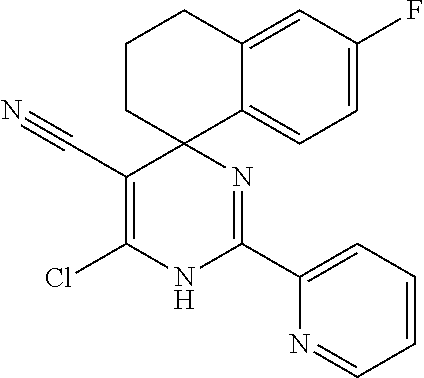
C1=C(F)C=C2C(=C1)C1(CCC2)C(C#N)=C(Cl)NC(C2=CC=CC=N2)=N1
